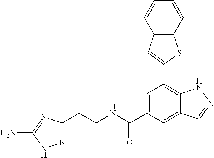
C1=C(C(NCCC2=NNC(N)=N2)=O)C=C2C(=C1C1=CC3=C(S1)C=CC=C3)NN=C2
